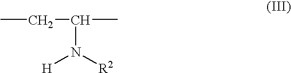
CCC(C)N([H])[R2]
